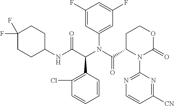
C1(F)=CC(N(C(C2N(C3=NC=CC([CN])=N3)C(=O)OCC2)=O)C(C(NC2CCC(F)(F)CC2)=O)C2=C(Cl)C=CC=C2)=CC(F)=C1
